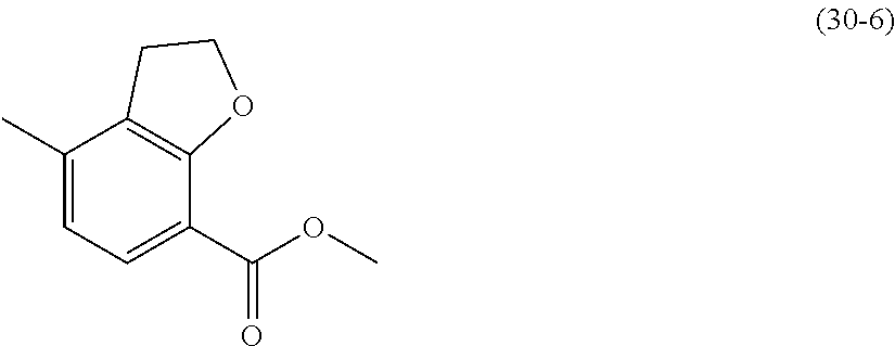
C1(C)=CC=C(C(OC)=O)C2=C1CCO2
